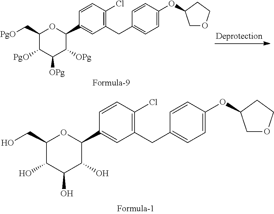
C1(CO)C(O)C(O)C(O)C(C2=CC(CC3=CC=C(OC4COCC4)C=C3)=C(Cl)C=C2)O1.C1(C[PgO])C([PgO])C([OPg])C([OPg])C(C2=CC(CC3=CC=C(OC4COCC4)C=C3)=C(Cl)C=C2)O1
